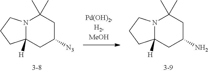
N12C([H])(CC(N)CC1(C)C)CCC2.N12C([H])(CC([N3])CC1(C)C)CCC2
